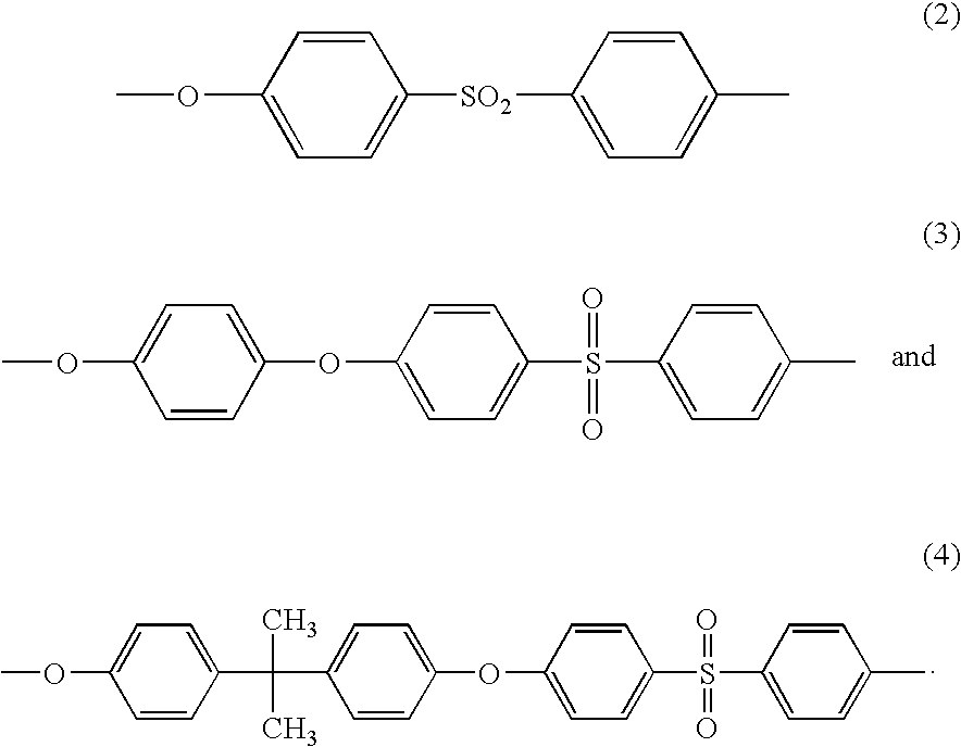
COC1=CC=C(OC2=CC=C(S(C3=CC=C(C)C=C3)(=O)=O)C=C2)C=C1.C1(C(C2=CC=C(OC3=CC=C(S(C4=CC=C(C)C=C4)(=O)=O)C=C3)C=C2)(C)C)=CC=C(OC)C=C1.C1=CC(OC)=CC=C1[SO2]C1=CC=C(C)C=C1
